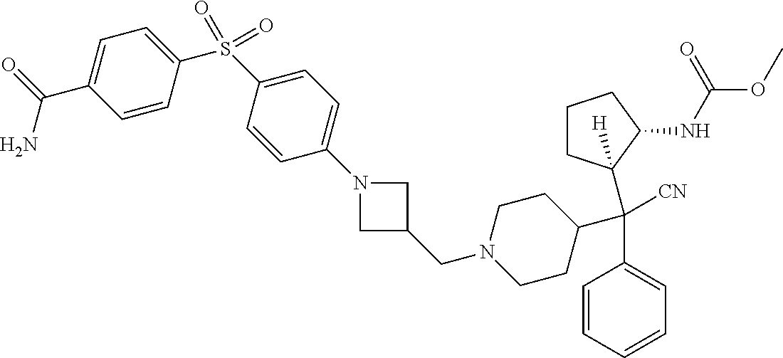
N1(CC2CN(C3=CC=C(S(=O)(=O)C4=CC=C(C(=O)N)C=C4)C=C3)C2)CCC(C(C2=CC=CC=C2)([CN])C2([H])CCCC2NC(OC)=O)CC1
